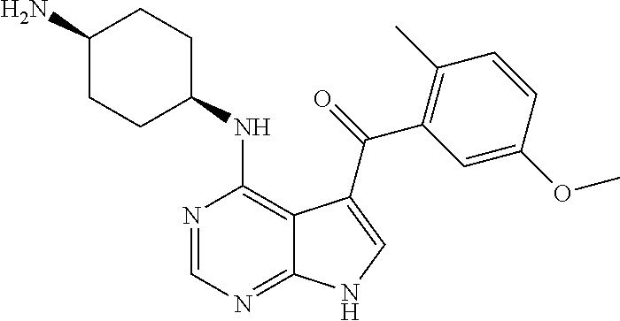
C1(N)CCC(NC2=C3C(=NC=N2)NC=C3C(=O)C2=C(C)C=CC(OC)=C2)CC1
